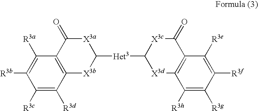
[X3a]1C(=O)C2=C([X3b]C1[Het3]C1[X3d]C3=C(C(=O)[X3c]1)C([R3e])=C([R3f])C([R3g])=C3[R3h])C([R3d])=C([R3c])C([R3b])=C2[R3a]
